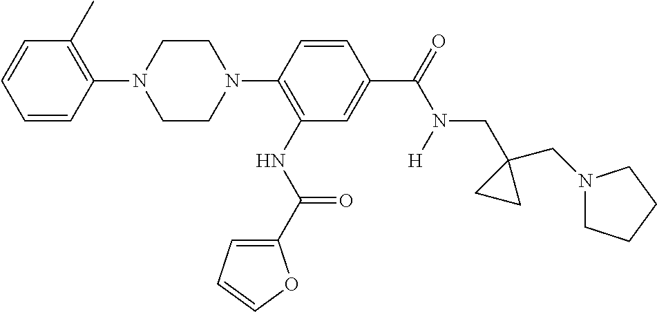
C1CN(C2=C(NC(C3=CC=CO3)=O)C=C(C(=O)N(CC3(CN4CCCC4)CC3)[H])C=C2)CCN1C1=C(C)C=CC=C1
